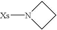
[Xs]N1CCC1
